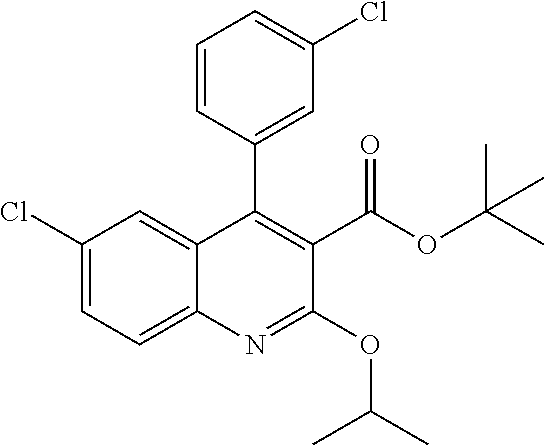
C1=CC(C2=C(C(OC(C)(C)C)=O)C(OC(C)C)=NC3=CC=C(Cl)C=C23)=CC(Cl)=C1
